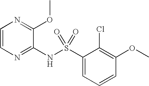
C1=CN=C(NS(C2=CC=CC(OC)=C2Cl)(=O)=O)C(OC)=N1
